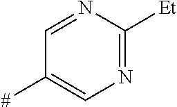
C1=NC([Et])=NC=C1[#]
